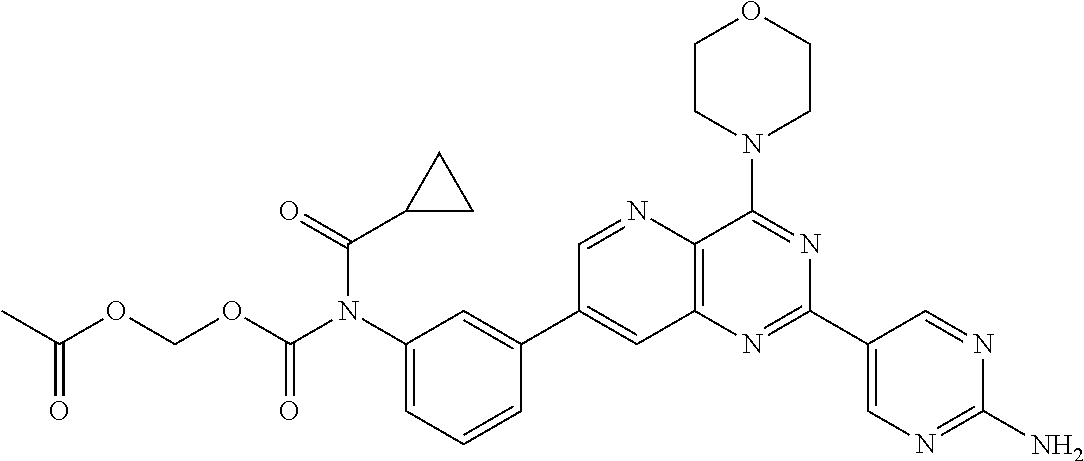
C1(N(C(OCOC(C)=O)=O)C(=O)C2CC2)=CC=CC(C2=CC3=C(N=C2)C(N2CCOCC2)=NC(C2=CN=C(N)N=C2)=N3)=C1
